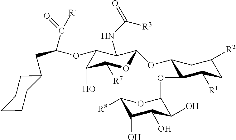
C(C(=O)[R4])(CC1CCCCC1)OC1C(NC(=O)[R3])C(OC2CC([R2])CC([R1])C2OC2OC([R8])C(O)C(O)C2O)OC([R7])C1O
